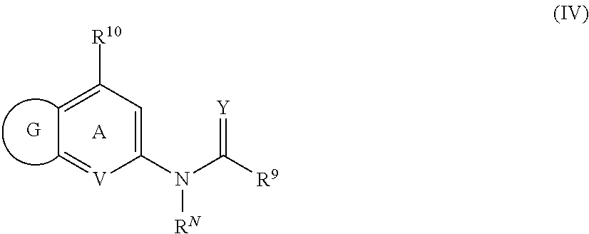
C1=C([R10])C=C(N(C([R9])=[Y])[RN])[V]=C1.[A]
